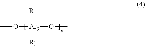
CO[Ar3]([Ri])([Rj])OC
